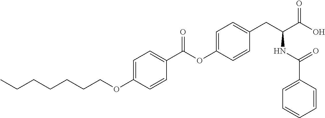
C1=C(OCCCCCCC)C=CC(C(OC2=CC=C(CC(C(O)=O)NC(C3=CC=CC=C3)=O)C=C2)=O)=C1
